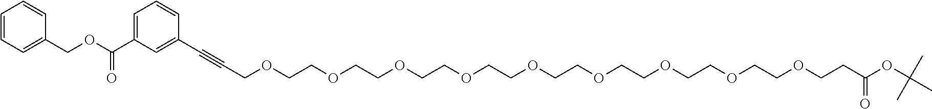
C(COCCOCCOCCOCCOCCOCCOCCOCCOCCC(OC(C)(C)C)=O)#CC1=CC(C(OCC2=CC=CC=C2)=O)=CC=C1
